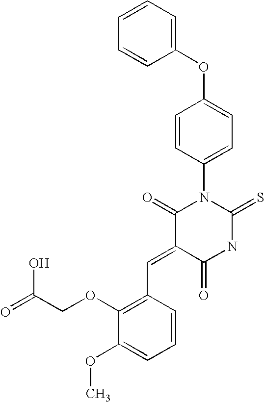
C1(OC2=CC=C(N3C(=O)C(=CC4=C(OCC(=O)O)C(OC)=CC=C4)C(=O)NC3=S)C=C2)=CC=CC=C1
